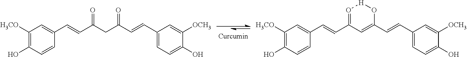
C1([H3CO])=C(O)C=CC(C=CC2=O[H]OC(C=CC3=CC=C(O)C([OCH3])=C3)=C2)=C1.C1([H3CO])=C(O)C=CC(C=CC(CC(C=CC2=CC=C(O)C([OCH3])=C2)=O)=O)=C1
